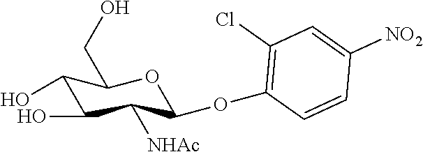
C1(O)C(O)C([NHAc])C(OC2=C(Cl)C=C([NO2])C=C2)OC1CO
